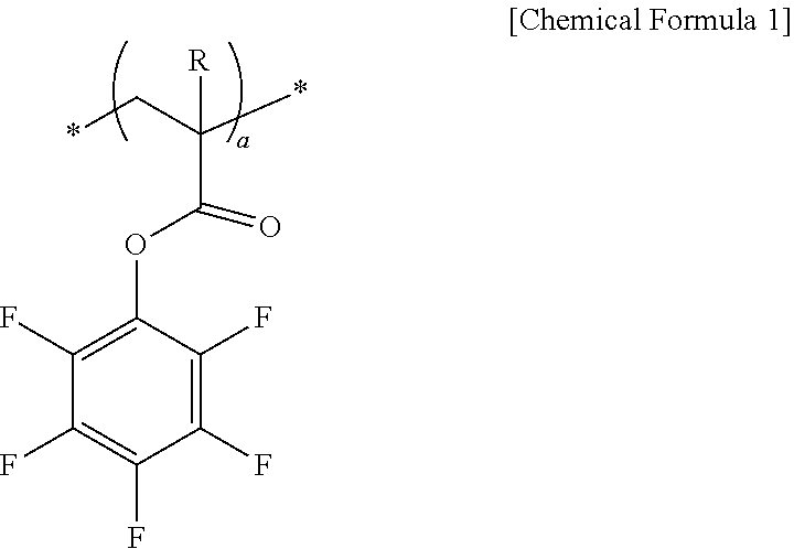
C1(F)=C(OC(C(*)(C*)[R])=O)C(F)=C(F)C(F)=C1F
